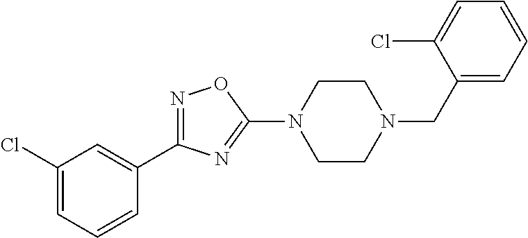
N1=C(C2=CC(Cl)=CC=C2)N=C(N2CCN(CC3=CC=CC=C3Cl)CC2)O1
